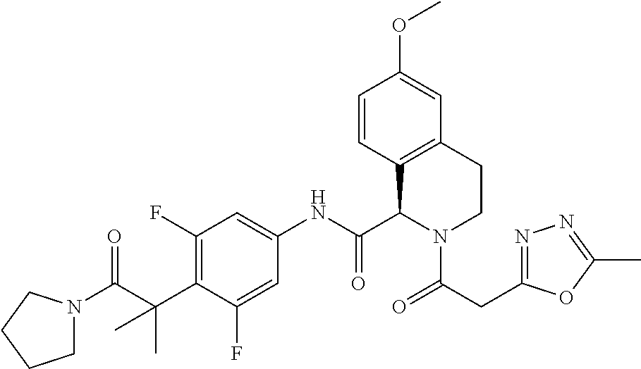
C1(F)=C(C(C)(C)C(=O)N2CCCC2)C(F)=CC(NC(C2C3=C(CCN2C(=O)CC2=NN=C(C)O2)C=C(OC)C=C3)=O)=C1
